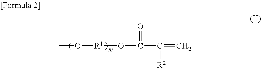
CO[R1]OC(C(=C)[R2])=O
